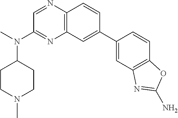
C12=C(C=CC(C3=CC4=C(C=C3)OC(N)=N4)=C1)N=CC(N(C)C1CCN(C)CC1)=N2
